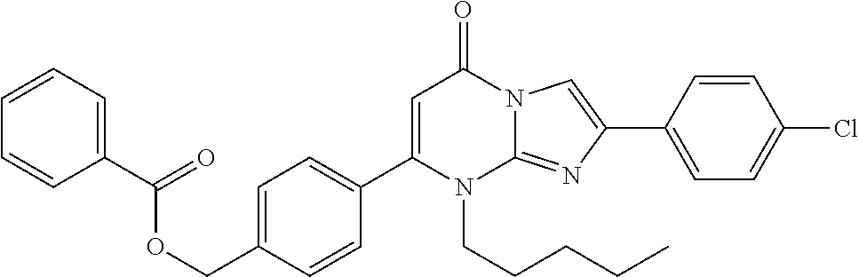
C1=C(COC(C2=CC=CC=C2)=O)C=CC(C2=CC(=O)N3C(=NC(C4=CC=C(Cl)C=C4)=C3)N2CCCCC)=C1
